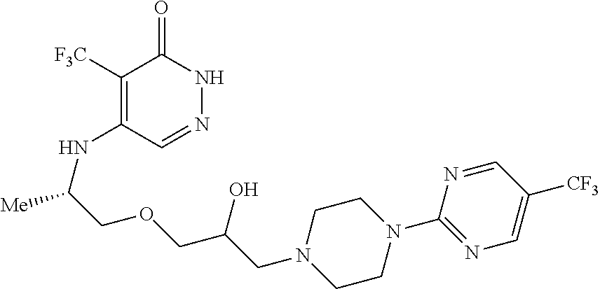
C1([F3C])=C(NC([Me])COCC(CN2CCN(C3=NC=C([CF3])C=N3)CC2)O)C=NNC1=O
